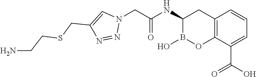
C1(NC(CN2C=C(CSCCN)N=N2)=O)B(O)OC2=C(C1)C=CC=C2C(O)=O
